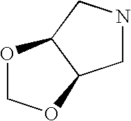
O1COC2C1CNC2
